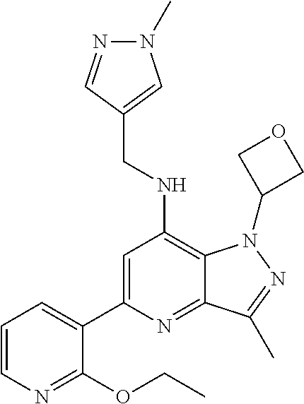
C1=C(C2=CC=CN=C2OCC)N=C2C(=C1NCC1=CN(C)N=C1)N(C1COC1)N=C2C
